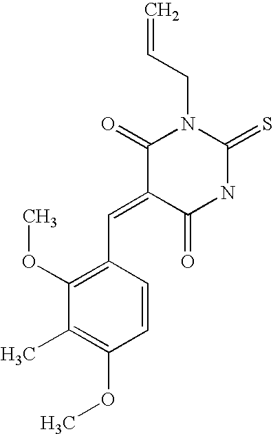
C1(=O)C(=CC2=C(OC)C(C)=C(OC)C=C2)C(=O)NC(=S)N1CC=C
